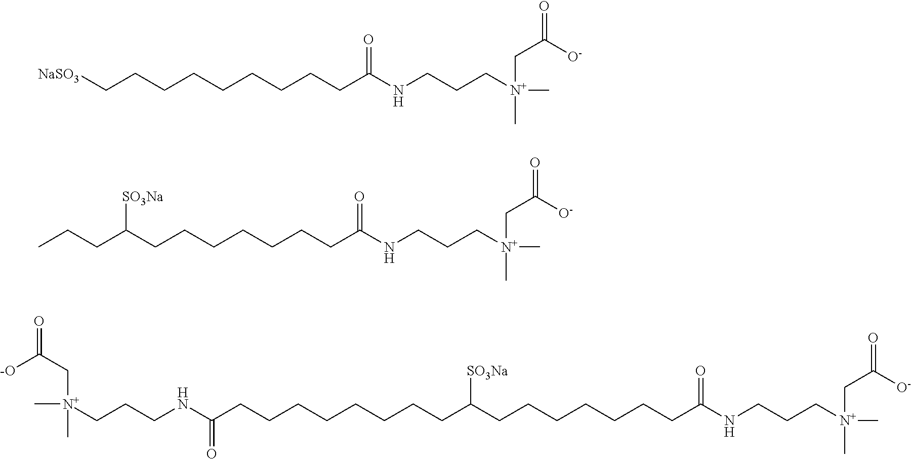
[NaSO3]CCCCCCCCCC(NCCC[N+](CC([O-])=O)(C)C)=O.C(CC(CCCCCCCC(NCCC[N+](CC([O-])=O)(C)C)=O)[SO3Na])C.C(C([-O])=O)[N+](C)(C)CCCNC(CCCCCCCCC(CCCCCCCC(NCCC[N+](CC([O-])=O)(C)C)=O)[SO3Na])=O
